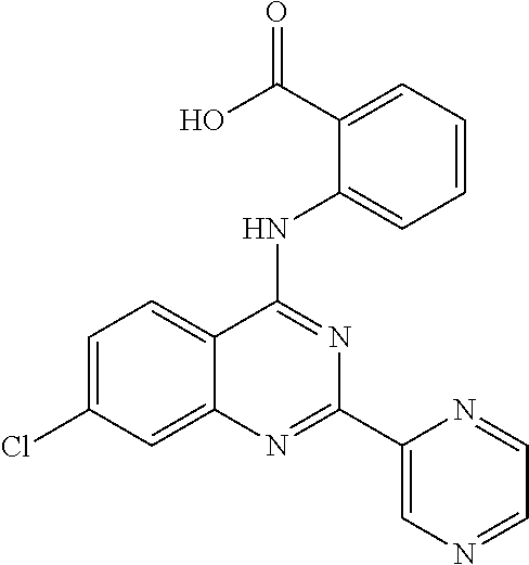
C12=CC(Cl)=CC=C1C(NC1=CC=CC=C1C(O)=O)=NC(C1=CN=CC=N1)=N2
